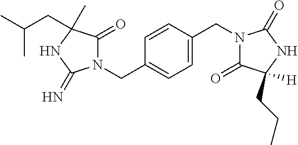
N1(CC2=CC=C(CN3C(=O)C(CCC)([H])NC3=O)C=C2)C(=O)C(C)(CC(C)C)NC1=N
